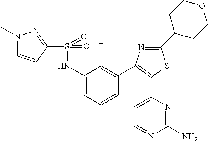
C1(S(=O)(NC2=CC=CC(C3=C(C4=CC=NC(N)=N4)SC(C4CCOCC4)=N3)=C2F)=O)=NN(C)C=C1
